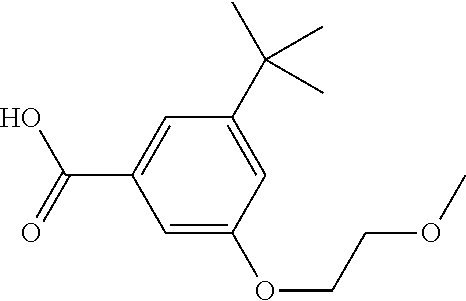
C1=C(C(C)(C)C)C=C(C(O)=O)C=C1OCCOC
